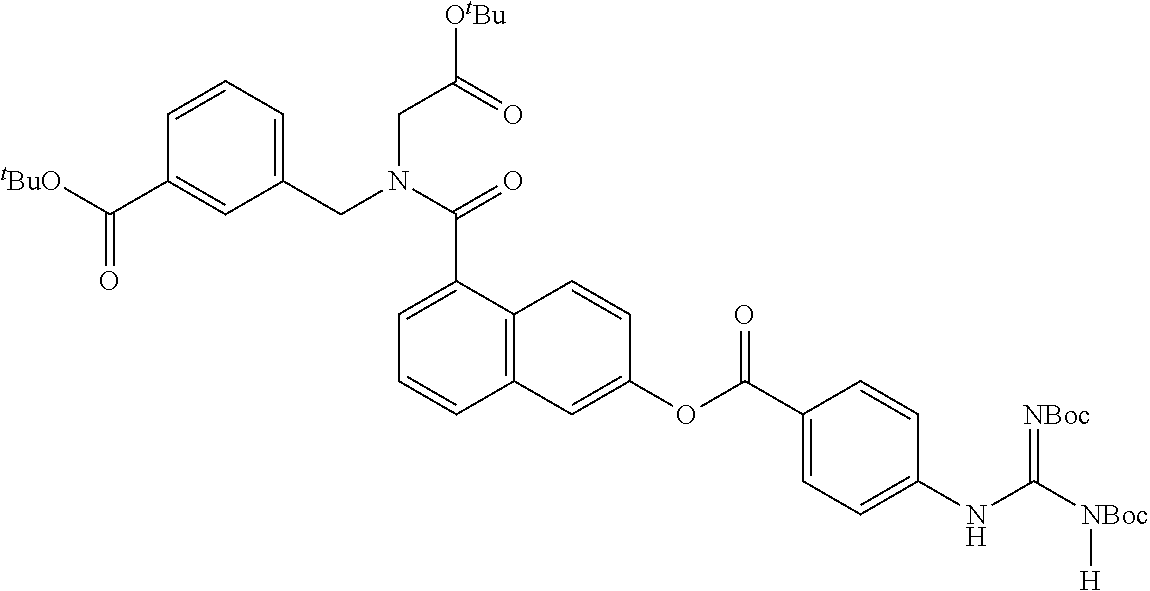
C(C([OtBu])=O)N(CC1=CC=CC(C([tBuO])=O)=C1)C(=O)C1=CC=CC2=C1C=CC(OC(C1=CC=C(NC([NBoc][H])=[NBoc])C=C1)=O)=C2
